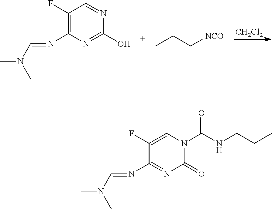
[CH2Cl2].C1(F)=C(N=CN(C)C)N=C(O)N=C1.CCC[NCO].C1(F)=CN(C(NCCC)=O)C(=O)N=C1N=CN(C)C
